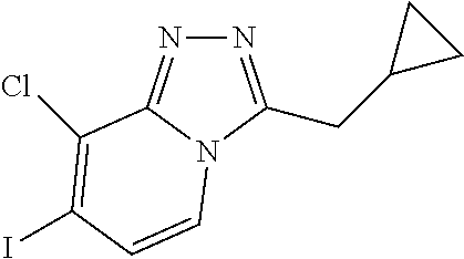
N1=C(CC2CC2)N2C(=N1)C(Cl)=C(I)C=C2
